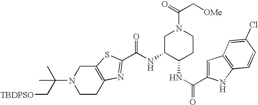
C(N1CCC2=C(C1)SC(C(NC1C(NC(=O)C3=CC4=C(N3)C=CC(Cl)=C4)CCN(C(=O)C[OMe])C1)=O)=N2)(C[TBDPSO])(C)C
